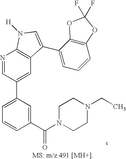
C1=C(C2=CC3=C(N=C2)N([H])C=C3C2=CC=CC3=C2OC(F)(F)O3)C=C(C(N2CCN(CC)CC2)=O)C=C1
